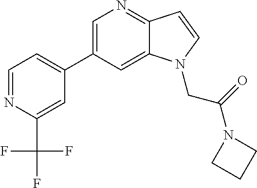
C1=C(C2=CC=NC(C(F)(F)F)=C2)C=C2C(=N1)C=CN2CC(=O)N1CCC1
